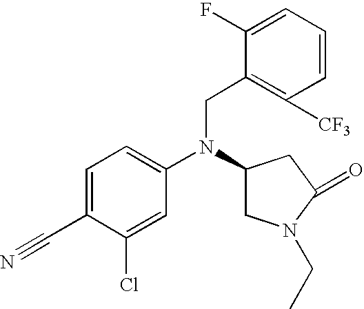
C1=C(C#N)C(Cl)=CC(N(C2CN(CC)C(=O)C2)CC2=C([CF3])C=CC=C2F)=C1
